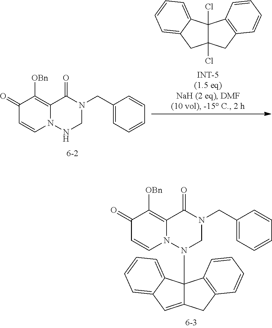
ClC12C(Cl)(CC3=CC=CC=C31)CC1=C2C=CC=C1.C1(=O)C=CN2C(=C1[OBn])C(=O)N(CC1=CC=CC=C1)CN2.C1(=O)C=CN2C(=C1[OBn])C(=O)N(CC1=CC=CC=C1)CN2C12C(=CC3=CC=CC=C31)CC1=C2C=CC=C1
